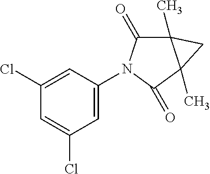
C1=C(N2C(=O)C3(C)C(C)(C2=O)C3)C=C(Cl)C=C1Cl
